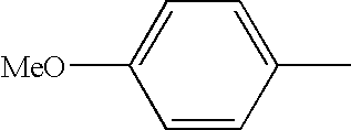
C1=C(C)C=CC([MeO])=C1
